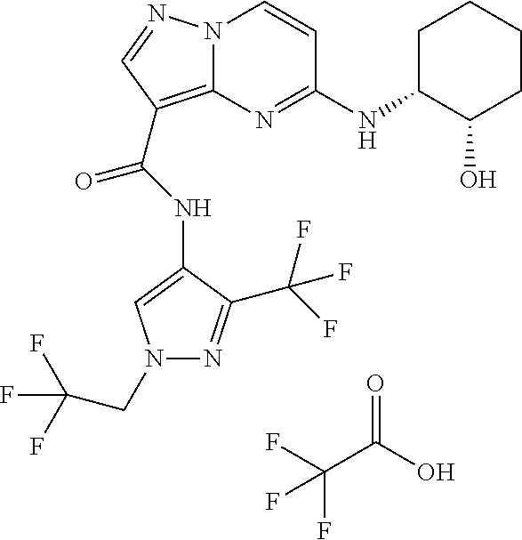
N1(CC(F)(F)F)N=C(C(F)(F)F)C(NC(=O)C2=C3N(N=C2)C=CC(NC2C(O)CCCC2)=N3)=C1.FC(C(O)=O)(F)F
